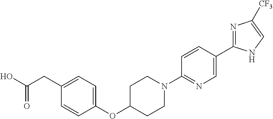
N1=C(C2=CN=C(N3CCC(OC4=CC=C(CC(O)=O)C=C4)CC3)C=C2)NC=C1[CF3]
